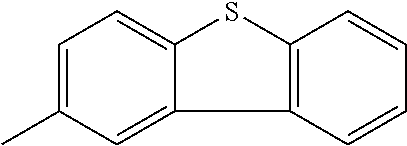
C1=C(C)C=C2C3=C(SC2=C1)C=CC=C3
